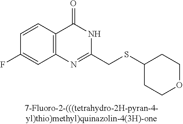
FC1=CC2=C(C=C1)C(=O)NC(CSC1CCOCC1)=N2
